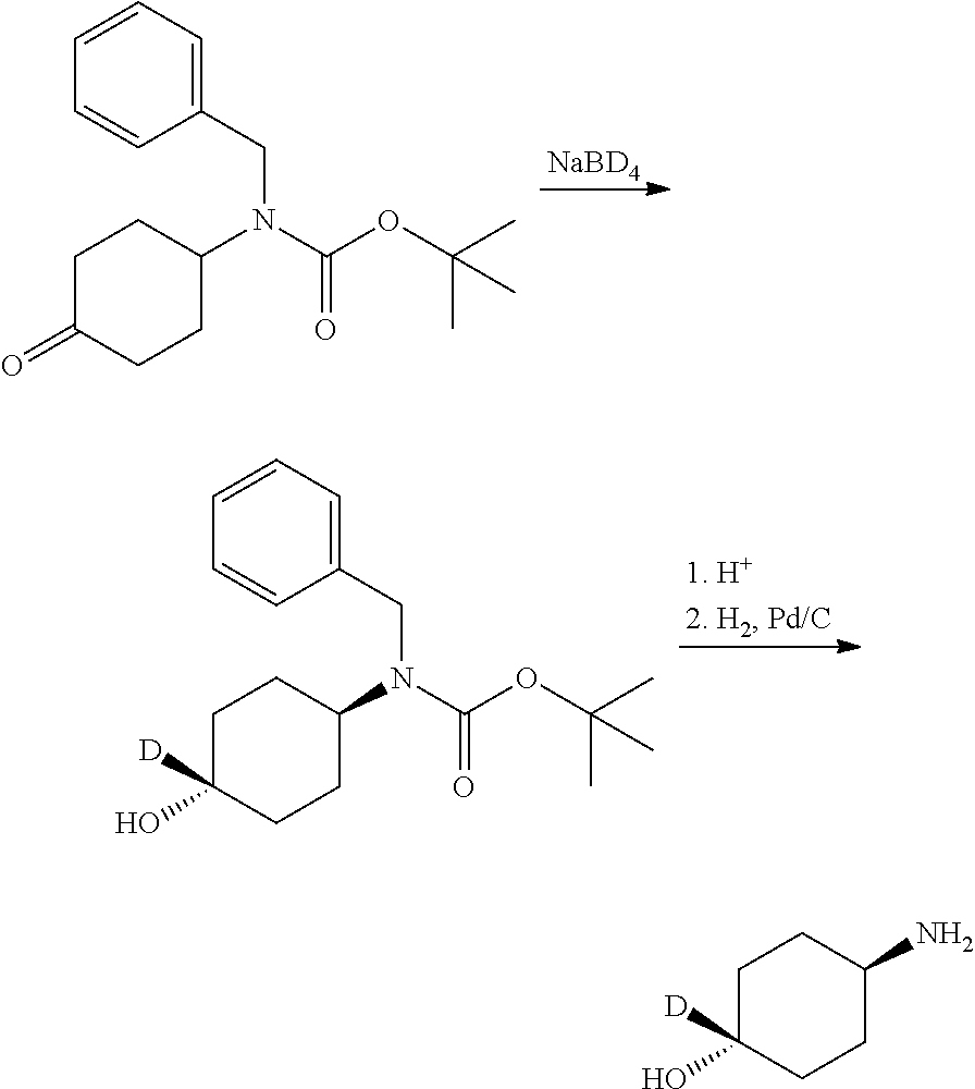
[NaBD4].C1C(=O)CCC(N(C(OC(C)(C)C)=O)CC2=CC=CC=C2)C1.C1C(O)([D])CCC(N(C(OC(C)(C)C)=O)CC2=CC=CC=C2)C1.C1C(O)([D])CCC(N)C1
